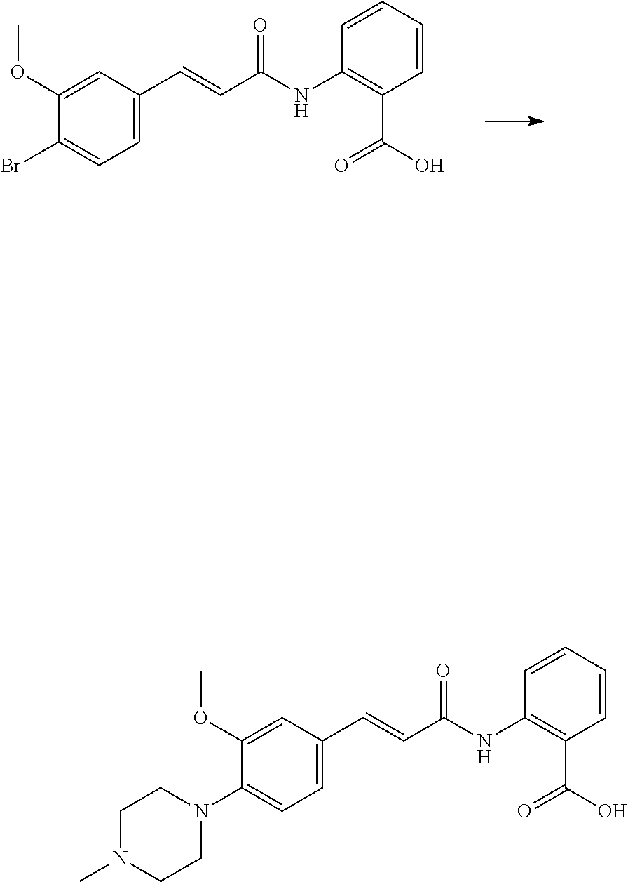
C1(OC)=CC(C=CC(NC2=C(C(O)=O)C=CC=C2)=O)=CC=C1Br.C1(OC)=CC(C=CC(NC2=C(C(O)=O)C=CC=C2)=O)=CC=C1N1CCN(C)CC1
